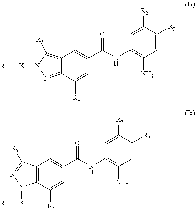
C1=C([R3])C([R2])=CC(NC(C2=CC3=C([R5])N([X][R1])N=C3C([R4])=C2)=O)=C1N.C1=C([R3])C([R2])=CC(NC(C2=CC3=C(C([R4])=C2)N([X][R1])N=C3[R5])=O)=C1N
